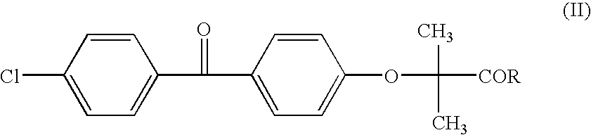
C1(Cl)=CC=C(C(=O)C2=CC=C(OC(C)(C)[COR])C=C2)C=C1
